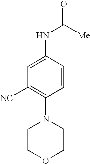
[NC]C1=C(N2CCOCC2)C=CC(NC(=O)[Me])=C1
